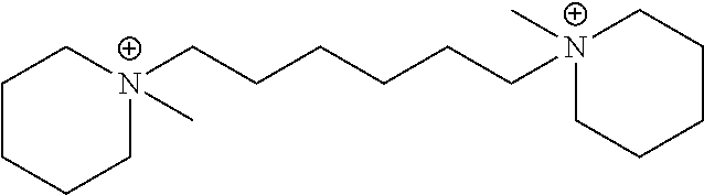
[N+]1(C)(CCCCCC[N+]2(C)CCCCC2)CCCCC1
